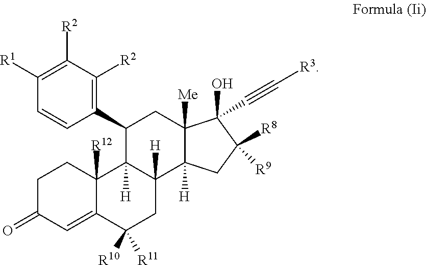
C1C(=O)C=C2C([R12])(C1)C1([H])C([H])(CC2([R10])[R11])C2([H])C([Me])(CC1C1=C([R2])C([R2])=C([R1])C=C1)C(O)(C#C[R3])C([R8])([R9])C2
